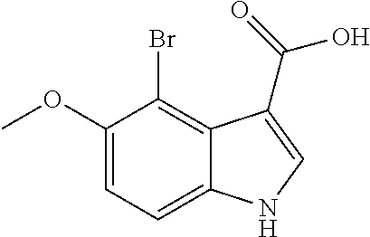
C1(OC)=CC=C2C(=C1Br)C(C(=O)O)=CN2
